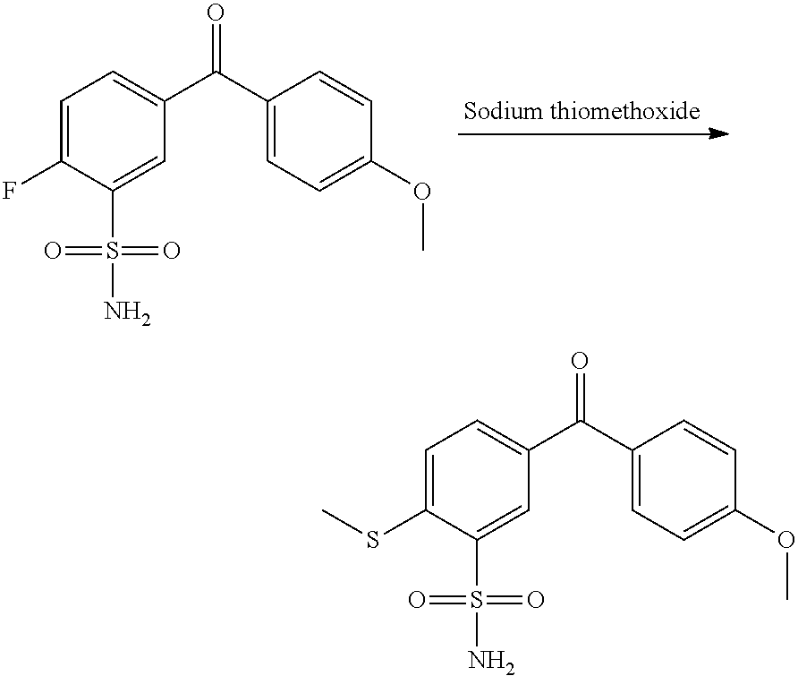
C1=C(F)C(S(N)(=O)=O)=CC(C(C2=CC=C(OC)C=C2)=O)=C1.C1=C(SC)C(S(N)(=O)=O)=CC(C(C2=CC=C(OC)C=C2)=O)=C1
